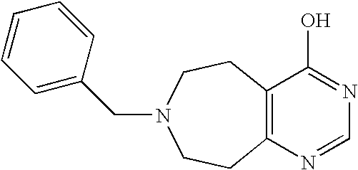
OC1=NC=NC2=C1CCN(CC1=CC=CC=C1)CC2
